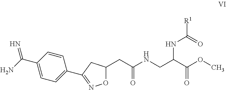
O1C(CC(NCC(C(OC)=O)NC([R1])=O)=O)CC(C2=CC=C(C(N)=N)C=C2)=N1
